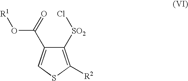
C1([SO2]Cl)=C([R2])SC=C1C(=O)O[R1]
